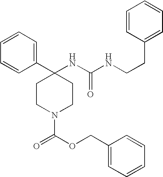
C(N1CCC(C2=CC=CC=C2)(NC(NCCC2=CC=CC=C2)=O)CC1)(=O)OCC1=CC=CC=C1
